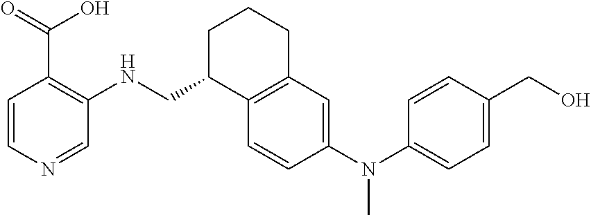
C1=CC(N(C2=CC=C(CO)C=C2)C)=CC2=C1C(CNC1=C(C(O)=O)C=CN=C1)CCC2
